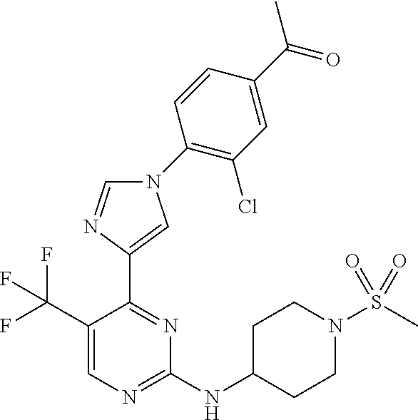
C1(NC2CCN(S(C)(=O)=O)CC2)=NC=C(C(F)(F)F)C(C2=CN(C3=C(Cl)C=C(C(=O)C)C=C3)C=N2)=N1
